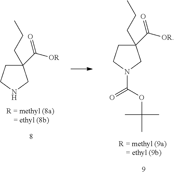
C1(C([OR])=O)(CCC)CCNC1.C1(C([OR])=O)(CCC)CCN(C(OC(C)(C)C)=O)C1
